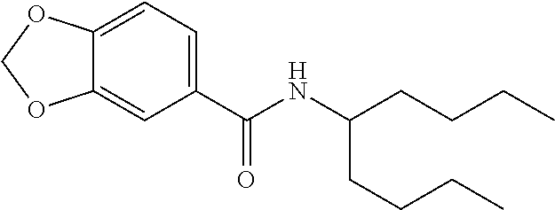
C1=C(C(NC(CCCC)CCCC)=O)C=C2C(=C1)OCO2
